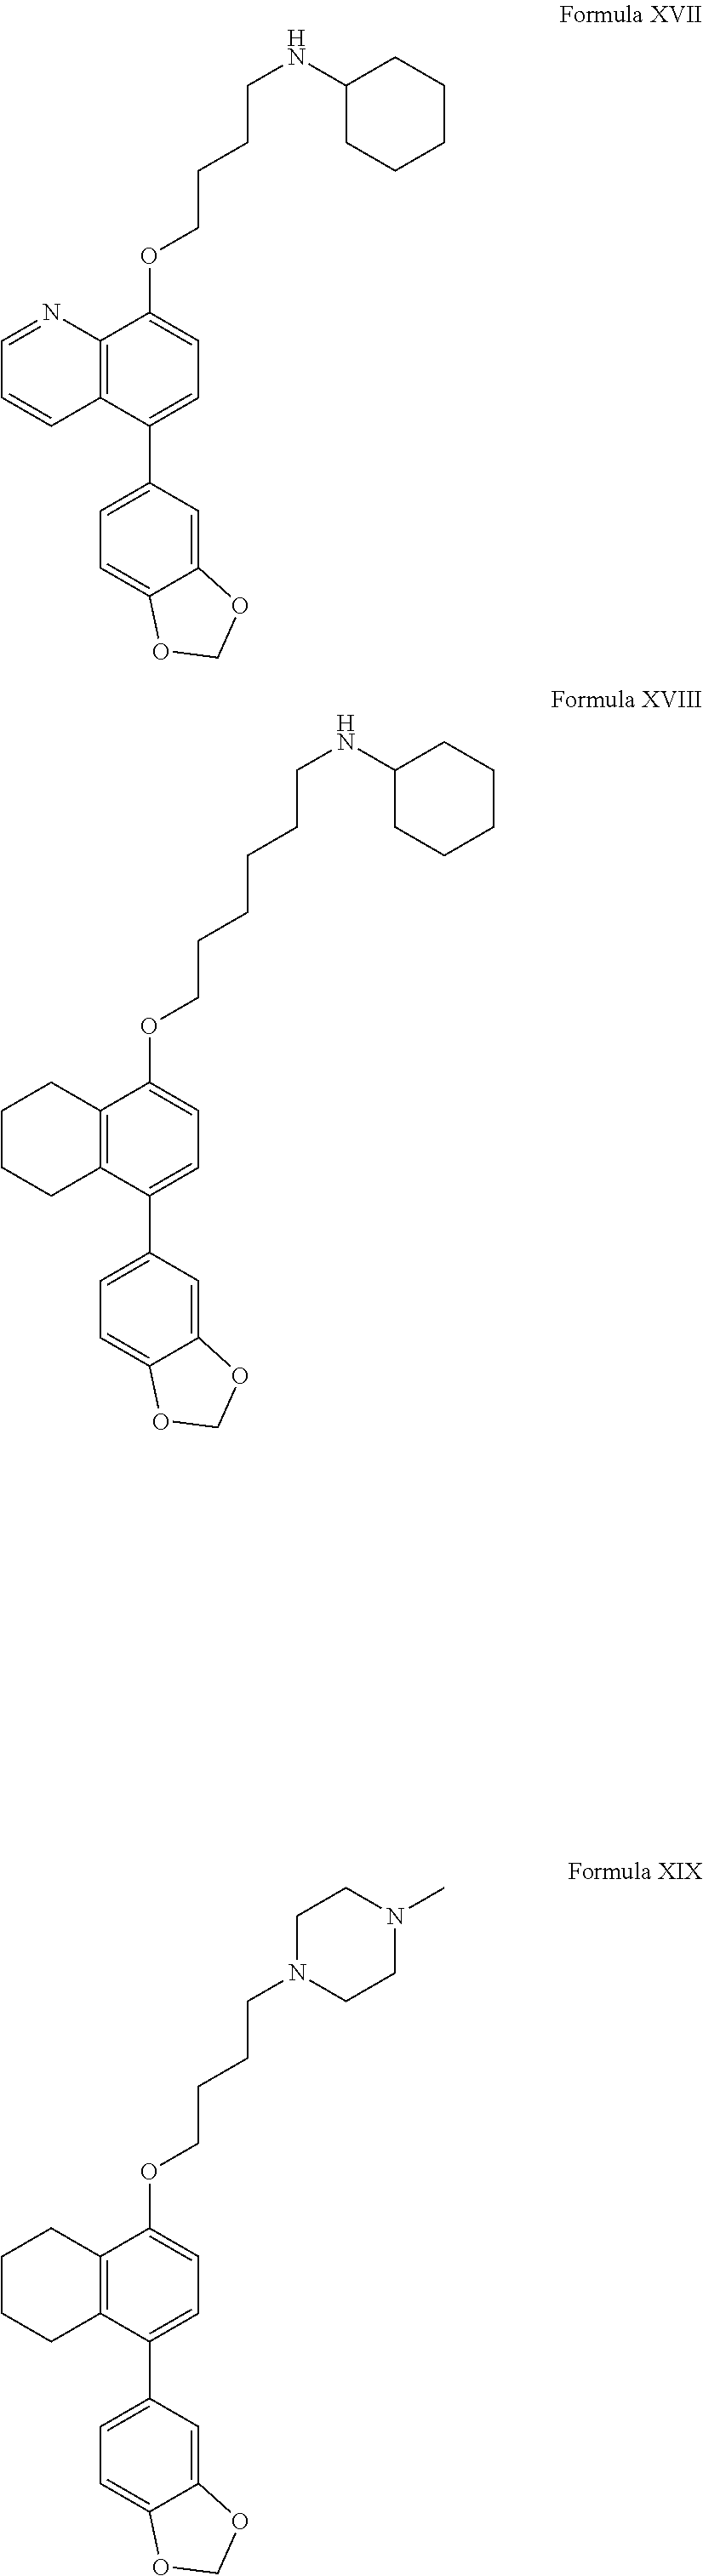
C1CCC2=C(C1)C(C1=CC=C3C(=C1)OCO3)=CC=C2OCCCCN1CCN(C)CC1.C1=CC2=C(N=C1)C(OCCCCNC1CCCCC1)=CC=C2C1=CC=C2C(=C1)OCO2.C1CCC2=C(C1)C(C1=CC=C3C(=C1)OCO3)=CC=C2OCCCCCCNC1CCCCC1
